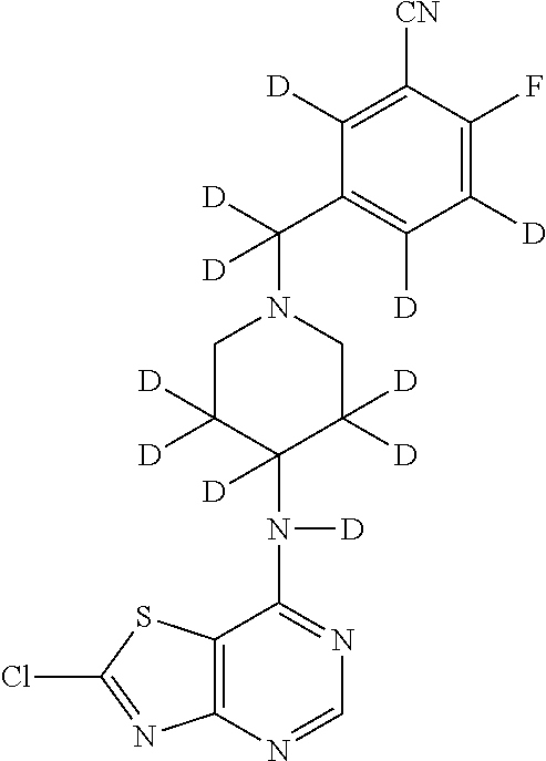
C12=C(N=CN=C1N([D])C1([D])C([D])([D])CN(C([D])(C3=C([D])C([D])=C(F)C([CN])=C3[D])[D])CC1([D])[D])N=C(Cl)S2
